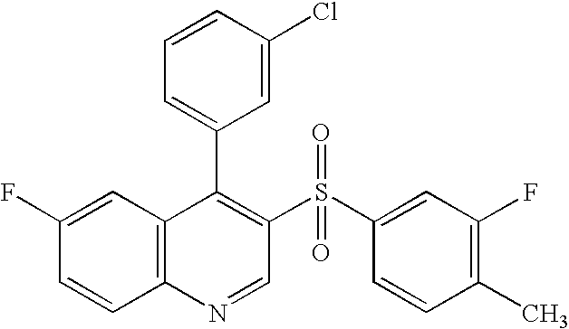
C12=C(C=C(F)C=C1)C(C1=CC=CC(Cl)=C1)=C(S(C1=CC(F)=C(C)C=C1)(=O)=O)C=N2
